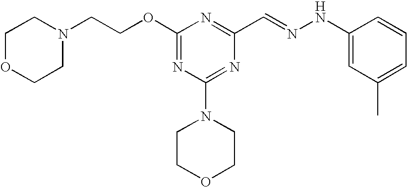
C(COC1=NC(N2CCOCC2)=NC(C=NNC2=CC(C)=CC=C2)=N1)N1CCOCC1
